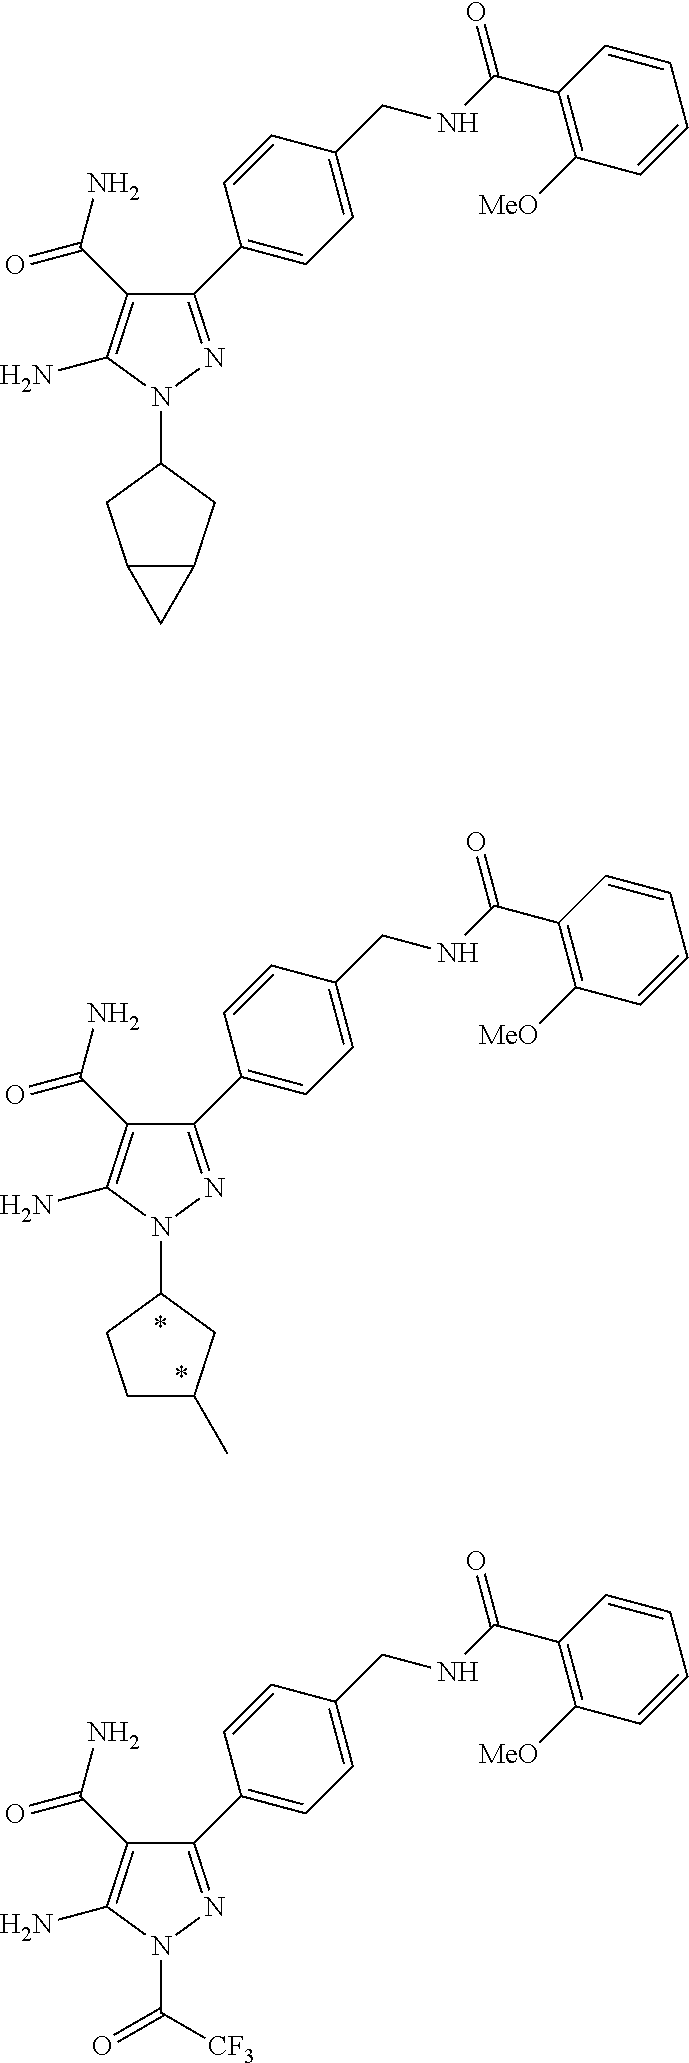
N1(C2CCC(C)C2)N=C(C2=CC=C(CNC(C3=C([MeO])C=CC=C3)=O)C=C2)C(C(N)=O)=C1N.*.*.N1(C2CC3C(C2)C3)N=C(C2=CC=C(CNC(C3=C([MeO])C=CC=C3)=O)C=C2)C(C(N)=O)=C1N.N1(C([CF3])=O)N=C(C2=CC=C(CNC(C3=C([MeO])C=CC=C3)=O)C=C2)C(C(N)=O)=C1N
